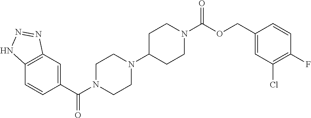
C12=C(C=C(C(N3CCN(C4CCN(C(OCC5=CC(Cl)=C(F)C=C5)=O)CC4)CC3)=O)C=C1)N=NN2
